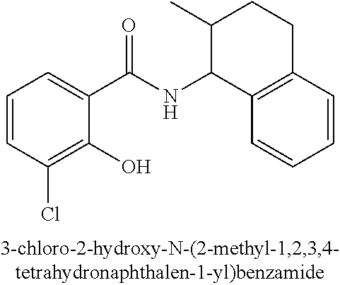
C1=CC(Cl)=C(O)C(C(NC2C3=C(CCC2C)C=CC=C3)=O)=C1
